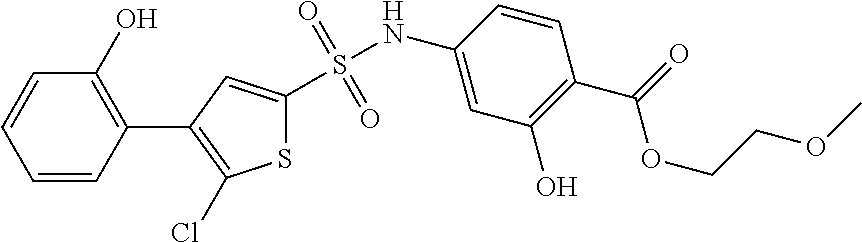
S1C(S(=O)(=O)NC2=CC(O)=C(C(=O)OCCOC)C=C2)=CC(C2=C(O)C=CC=C2)=C1Cl
